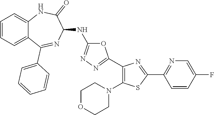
C1=CC=C2C(=C1)NC(=O)C(NC1=NN=C(C3=C(N4CCOCC4)SC(C4=NC=C(F)C=C4)=N3)O1)N=C2C1=CC=CC=C1
